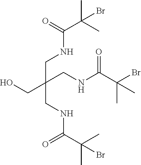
CC(C)(Br)C(=O)NCC(CO)(CNC(=O)C(Br)(C)C)CNC(=O)C(C)(C)Br
